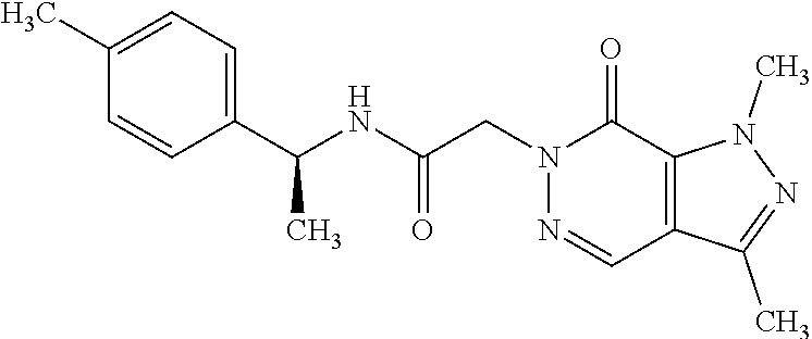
N1=CC2=C(C(=O)N1CC(NC(C1=CC=C(C)C=C1)C)=O)N(C)N=C2C
